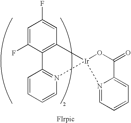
C1=C(F)C2=C(C=C1F)[Ir]1(N3=C2C=CC=C3)N2=CC=CC=C2C(=O)O1
